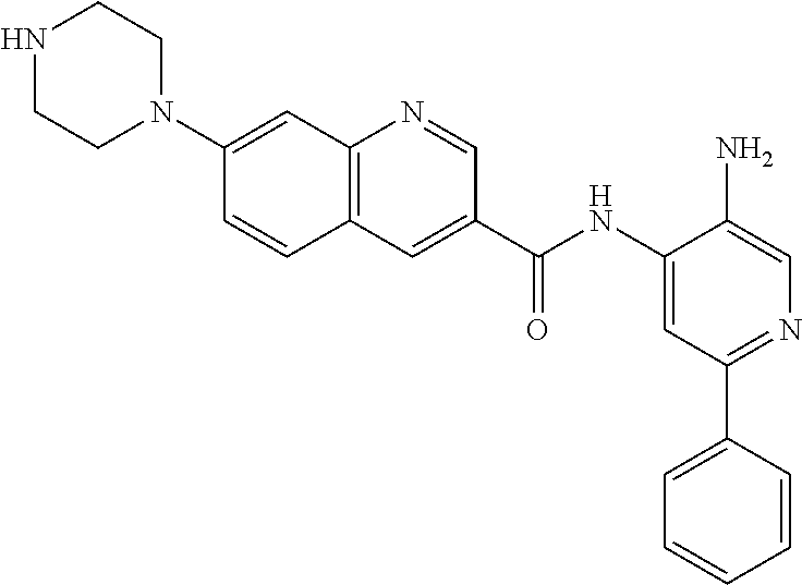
C12=C(C=C(C(NC3=CC(C4=CC=CC=C4)=NC=C3N)=O)C=N1)C=CC(N1CCNCC1)=C2
